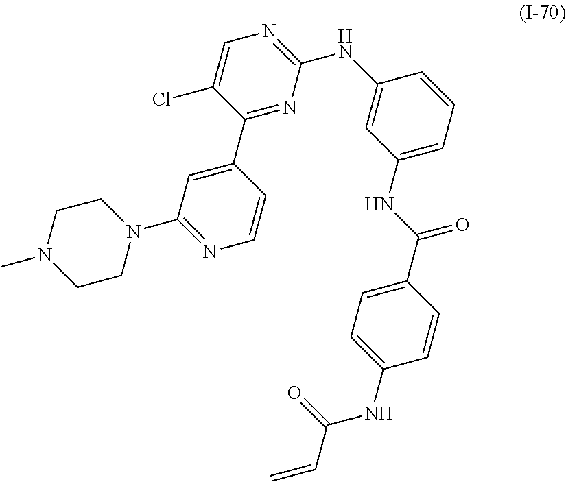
ClC1=CN=C(NC2=CC(NC(C3=CC=C(NC(=O)C=C)C=C3)=O)=CC=C2)N=C1C1=CC(N2CCN(C)CC2)=NC=C1
